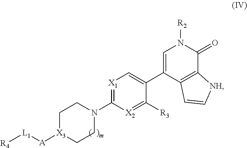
N1([R2])C=C(C2=C[X1]=C(N3CC[X3]([A][L1][R4])CC3)[X2]=C2[R3])C2=C(C1=O)[NH]C=C2
